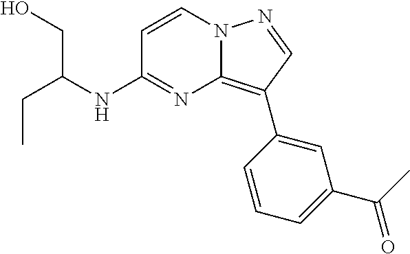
CCC(CO)NC1=NC2=C(C3=CC(C(C)=O)=CC=C3)C=NN2C=C1
